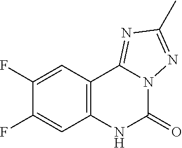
C12=C(C3=NC(C)=NN3C(=O)N1)C=C(F)C(F)=C2
